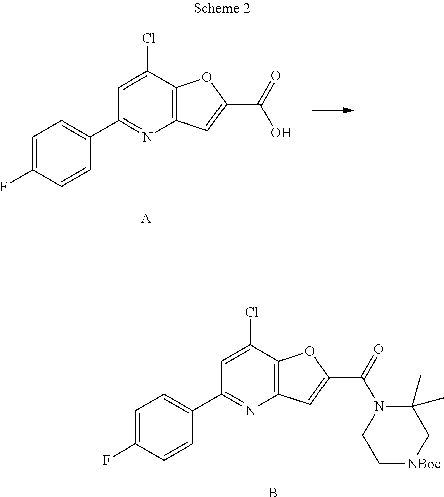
C1=C(F)C=CC(C2=NC3=C(C(Cl)=C2)OC(C(O)=O)=C3)=C1.[A].C1=C(F)C=CC(C2=NC3=C(C(Cl)=C2)OC(C(N2CC[NBoc]CC2(C)C)=O)=C3)=C1.B
